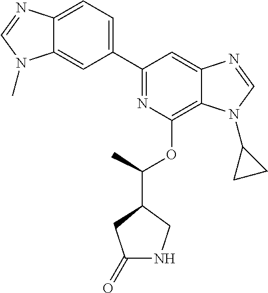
C1(C2=CC=C3C(=C2)N(C)C=N3)=NC(OC(C2CC(=O)NC2)C)=C2C(=C1)N=CN2C1CC1
